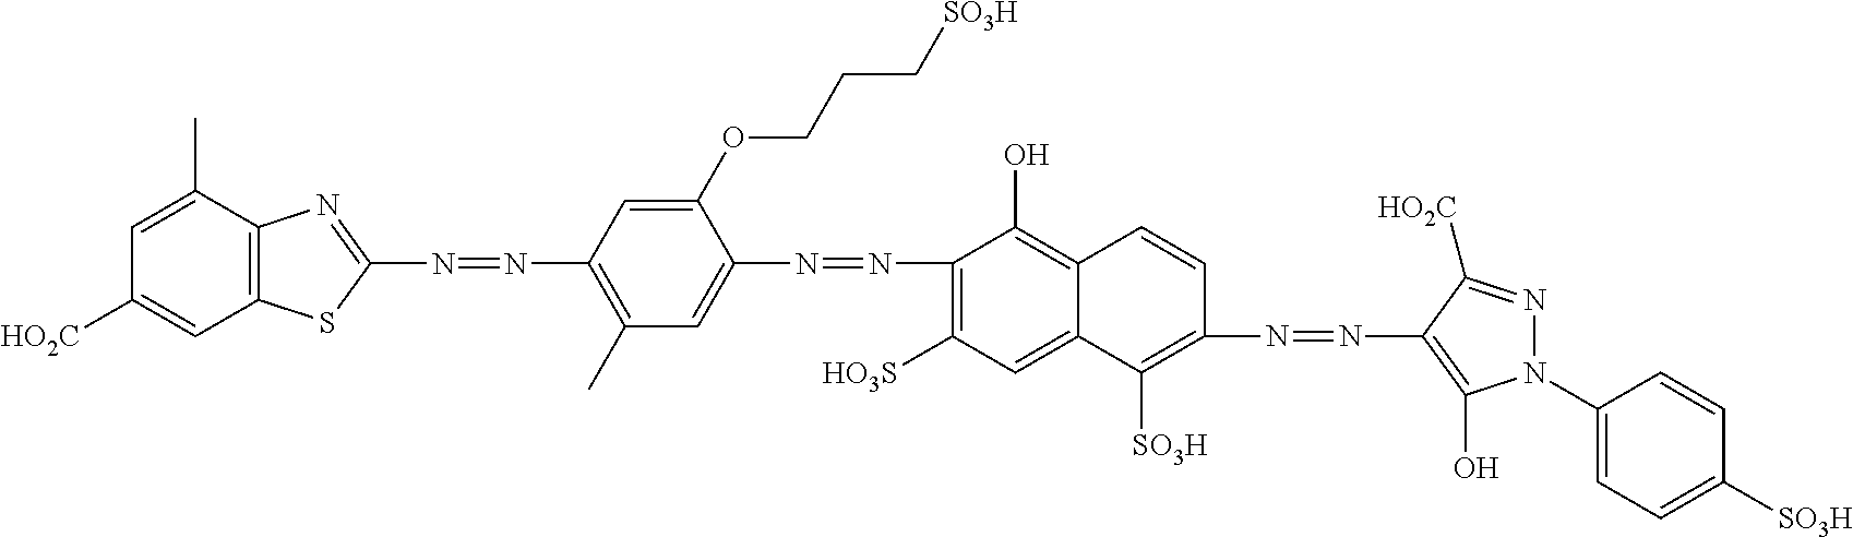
C1(N=NC2=CC(C)=C(N=NC3=NC4=C(S3)C=C([HO2C])C=C4C)C=C2OCCC[SO3H])=C([HO3S])C=C2C(=C1O)C=CC(N=NC1=C(O)N(C3=CC=C([SO3H])C=C3)N=C1[HO2C])=C2[SO3H]
